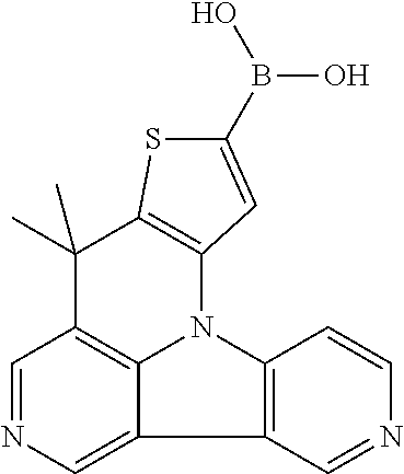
C1=NC=C2C3=C1C(C)(C)C1=C(N3C3=C2C=NC=C3)C=C(B(O)O)S1
